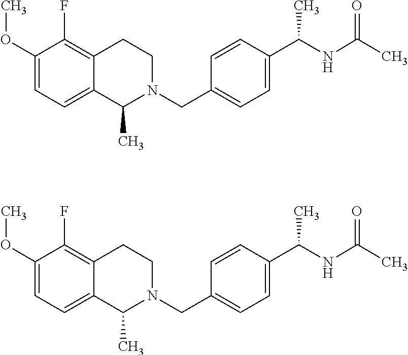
COC1=CC=C2C(=C1F)CCN(CC1=CC=C(C(NC(C)=O)C)C=C1)C2C.COC1=CC=C2C(=C1F)CCN(CC1=CC=C(C(NC(C)=O)C)C=C1)C2C
